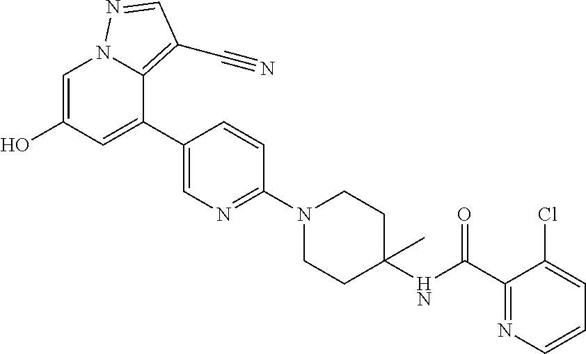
OC1=CN2C(=C(C#N)C=N2)C(C2=CN=C(N3CCC(NC(C4=NC=CC=C4Cl)=O)(C)CC3)C=C2)=C1
